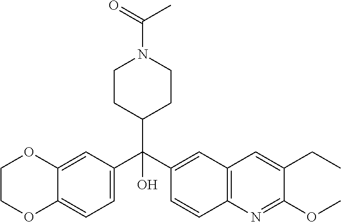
C1COC2=CC=C(C(C3=CC4=C(C=C3)N=C(OC)C(CC)=C4)(O)C3CCN(C(=O)C)CC3)C=C2O1
